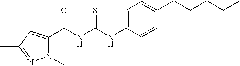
C(NC(NC1=CC=C(CCCCC)C=C1)=S)(=O)C1=CC(C)=NN1C
